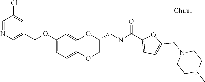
O(C1=CC=C2C(=C1)OC(CNC(C1=CC=C(CN3CCN(C)CC3)O1)=O)CO2)CC1=CN=CC(Cl)=C1
